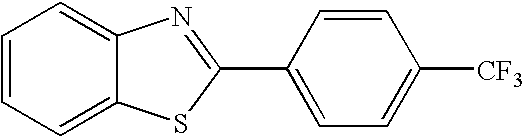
C1=CC=C2C(=C1)N=C(C1=CC=C([CF3])C=C1)S2
